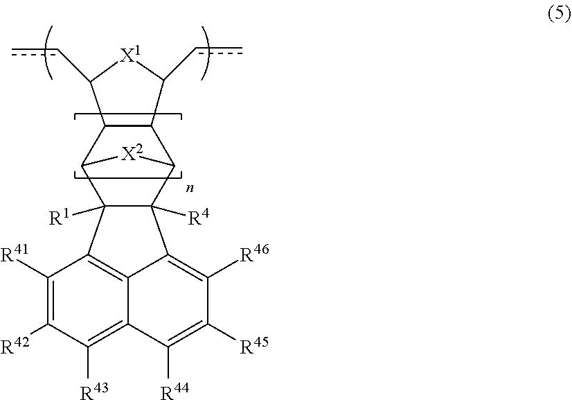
C1(cc)[X1]C(cc)C2C3C4([R4])C([R1])(C([X2]3)C12)C1=C2C(=C([R43])C([R42])=C1[R41])C([R44])=C([R45])C([R46])=C42
